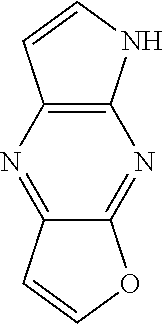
C12=C(NC=C1)N=C1C(=N2)C=CO1
